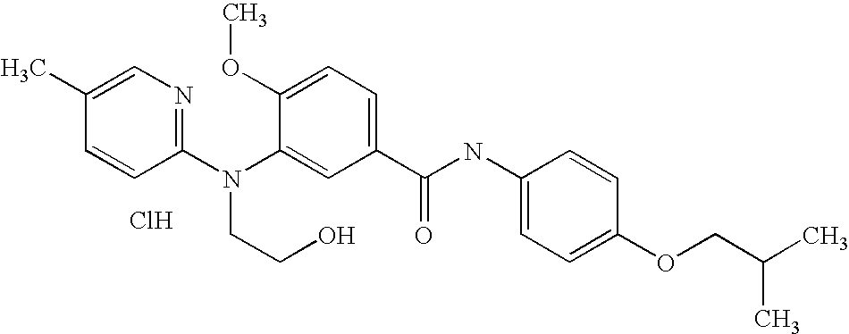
C1(C)=CN=C(N(C2=CC(C(NC3=CC=C(OCC(C)C)C=C3)=O)=CC=C2OC)CCO)C=C1.Cl
